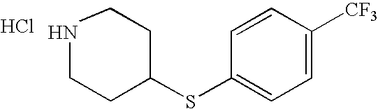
N1CCC(SC2=CC=C([CF3])C=C2)CC1.Cl
